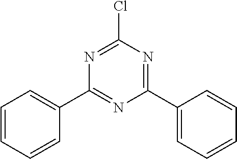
ClC1=NC(C2=CC=CC=C2)=NC(C2=CC=CC=C2)=N1
